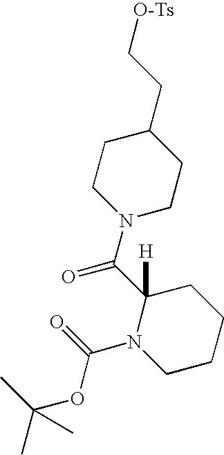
CC(C)(OC(N1CCCCC1(C(=O)N1CCC(CC[O-Ts])CC1)[H])=O)C
